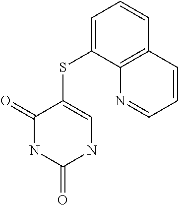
C1=C(SC2=CNC(=O)NC2=O)C2=C(C=C1)C=CC=N2
